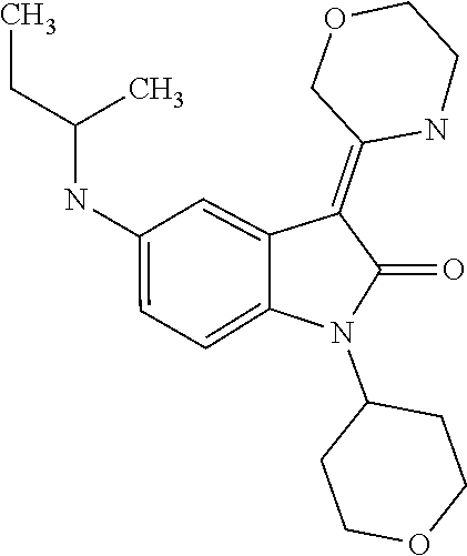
C1(NC(CC)C)=CC=C2C(=C1)C(=C1COCCN1)C(=O)N2C1CCOCC1
